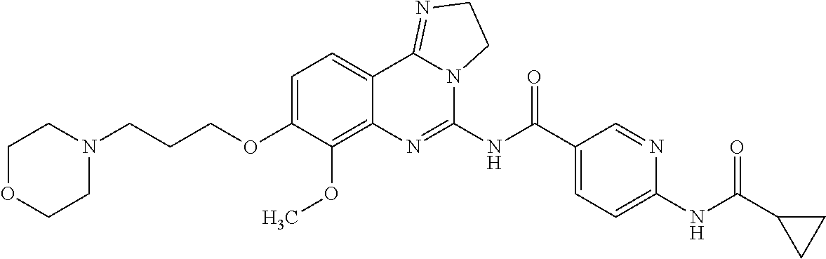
C1OCCN(CCCOC2=CC=C3C(=C2OC)N=C(NC(C2=CC=C(NC(C4CC4)=O)N=C2)=O)N2C3=NCC2)C1
